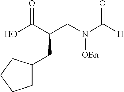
OC(C(CN(C([H])=O)[OBn])CC1CCCC1)=O
